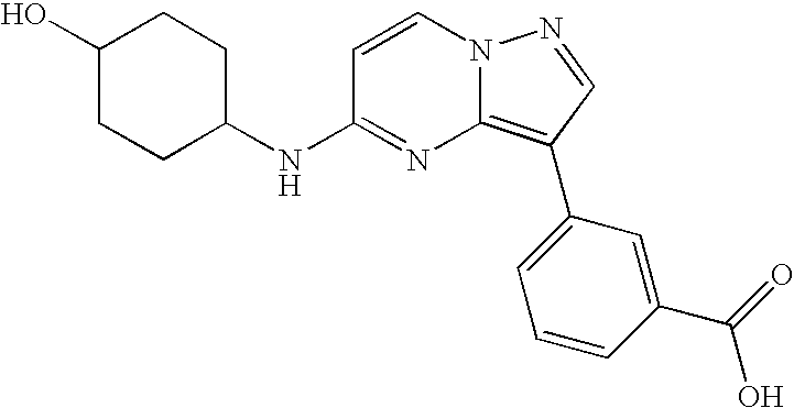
C1(O)CCC(NC2=NC3=C(C4=CC=CC(C(=O)O)=C4)C=NN3C=C2)CC1
